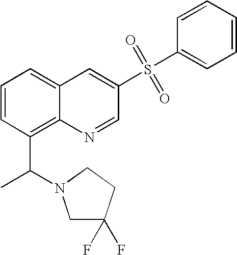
C1=CC(C(C)N2CC(F)(F)CC2)=C2C(=C1)C=C(S(C1=CC=CC=C1)(=O)=O)C=N2
